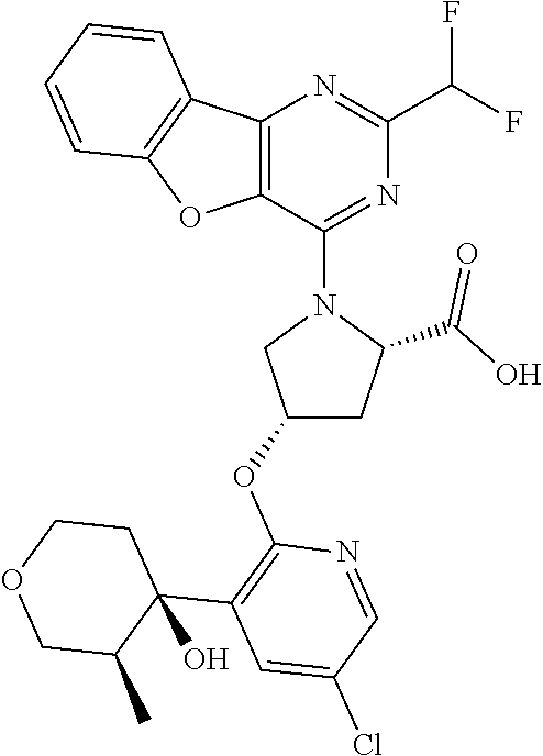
C12=C(C(N3CC(OC4=C(C5(O)C(C)COCC5)C=C(Cl)C=N4)CC3C(O)=O)=NC(C(F)F)=N1)OC1=C2C=CC=C1
